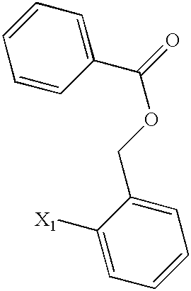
C1=CC(C(OCC2=CC=CC=C2[X1])=O)=CC=C1
